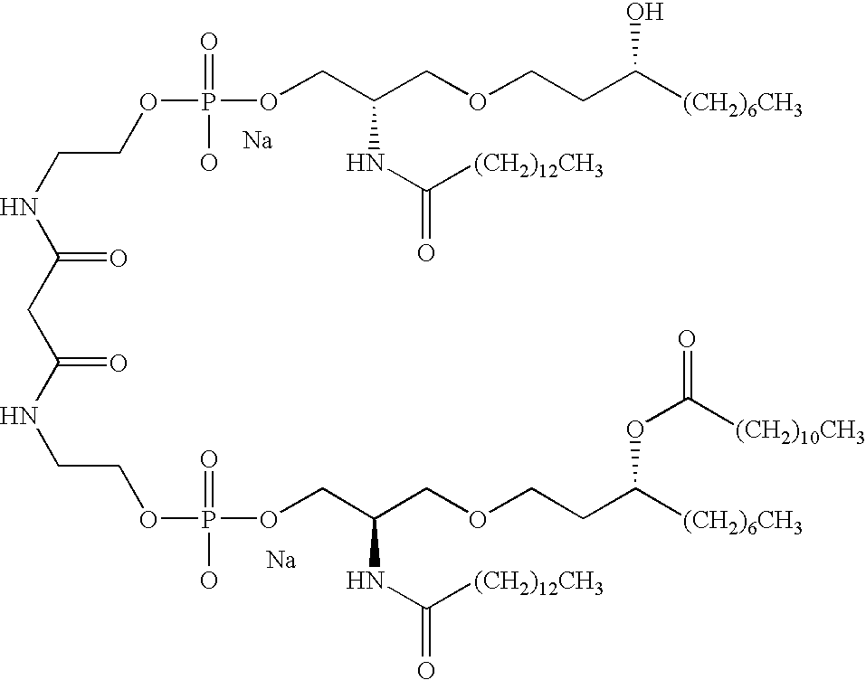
[Na].[Na].N(CCOP(OCC(COCCC([(CH2)6CH3])O)NC(=O)[(CH2)12CH3])(=O)O)C(=O)CC(NCCOP(O)(=O)OCC(COCCC([(CH2)6CH3])OC(=O)[(CH2)10CH3])NC(=O)[(CH2)12CH3])=O
